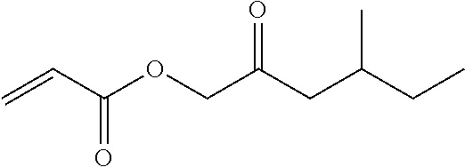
C=CC(OCC(CC(CC)C)=O)=O
